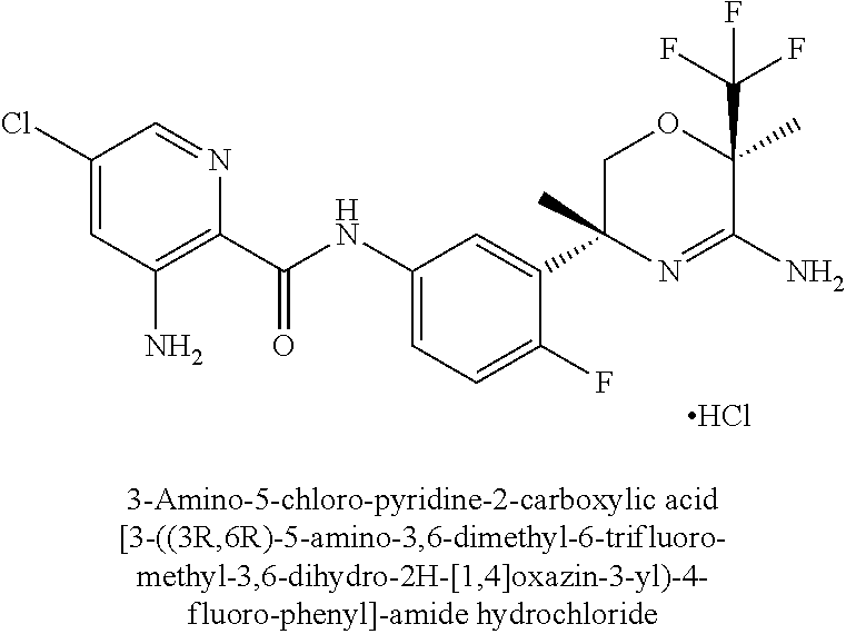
C1(Cl)=CC(N)=C(C(NC2=CC=C(F)C(C3(C)N=C(N)C(C(F)(F)F)(C)OC3)=C2)=O)N=C1.Cl
